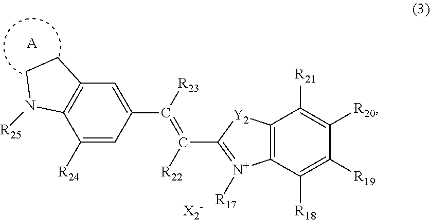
C1([R24])=CC(C([R23])=C([R22])C2=[N+]([R17])C3=C(C([R21])=C([R20])C([R19])=C3[R18])[Y2]2)=CC2=C1N([R25])CC2.[A]
